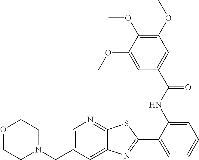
C1(C2=NC3=CC(CN4CCOCC4)=CN=C3S2)=CC=CC=C1NC(C1=CC(OC)=C(OC)C(OC)=C1)=O
